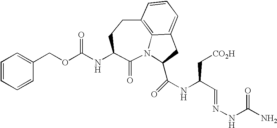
N12C3=C(CCC(NC(OCC4=CC=CC=C4)=O)C1=O)C=CC=C3CC2C(NC(C=NNC(N)=O)C[CO2H])=O
